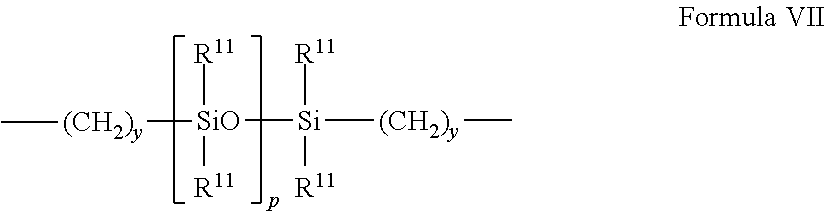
[SiO]([Si]([(CH2)y]C)([R11])[R11])([(CH2)y]C)([R11])[R11]
